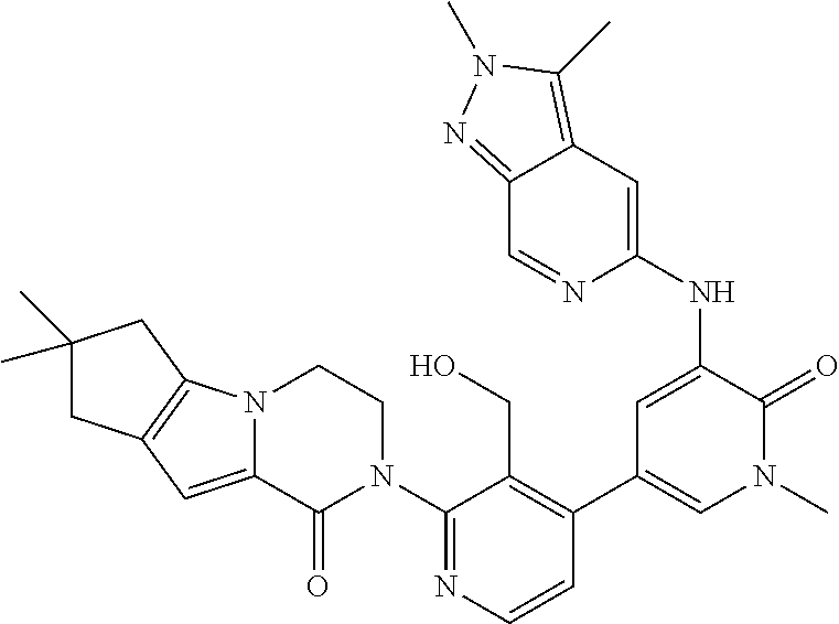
C12=C(N3C(=C1)C(=O)N(C1=NC=CC(C4=CN(C)C(=O)C(NC5=CC6=C(C)N(C)N=C6C=N5)=C4)=C1CO)CC3)CC(C)(C)C2
